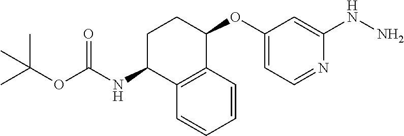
C1C(NC(OC(C)(C)C)=O)C2=C(C(OC3=CC=NC(NN)=C3)C1)C=CC=C2
